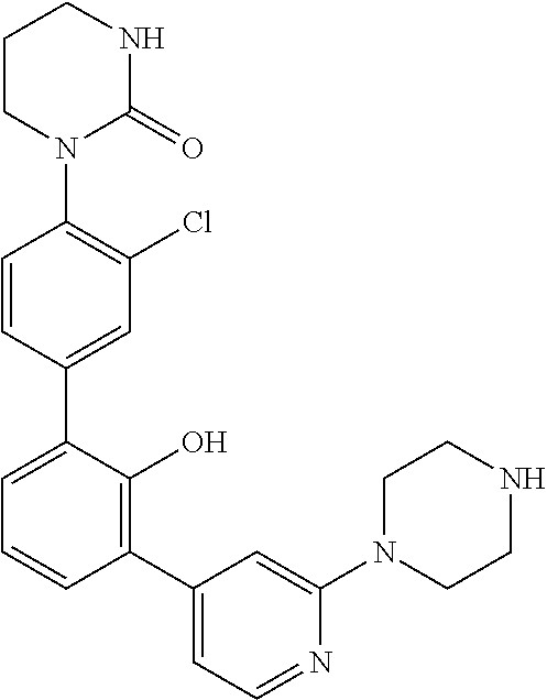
C1(N2C(=O)NCCC2)=C(Cl)C=C(C2=CC=CC(C3=CC=NC(N4CCNCC4)=C3)=C2O)C=C1
